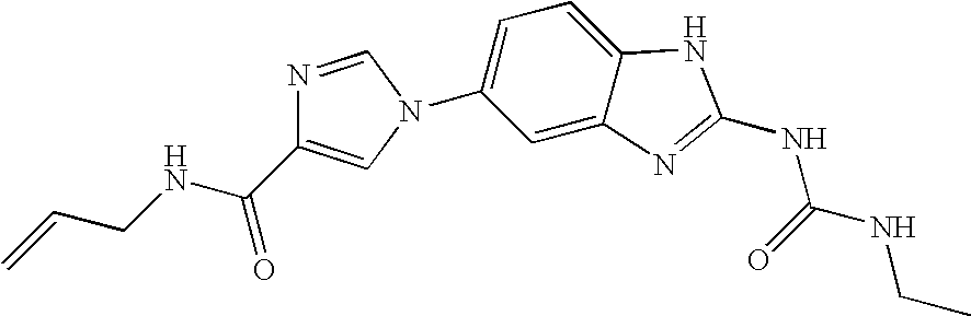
C1(N2C=C(C(NCC=C)=O)N=C2)=CC=C2C(=C1)N=C(NC(=O)NCC)N2
